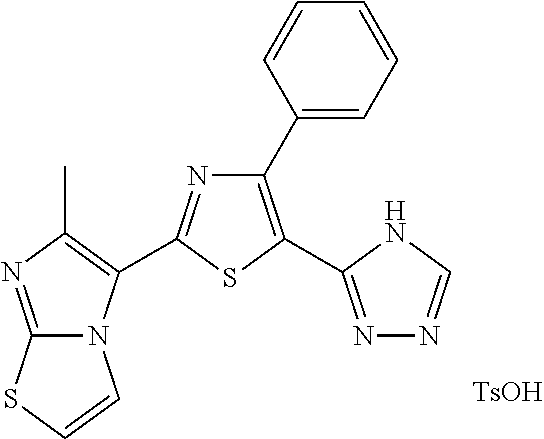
N12C(=NC(C)=C1C1=NC(C3=CC=CC=C3)=C(C3=NN=CN3)S1)SC=C2.[TsOH]
